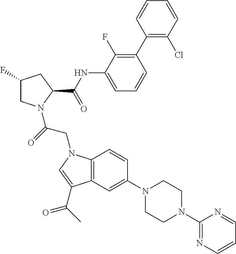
C12=C(C=C(N3CCN(C4=NC=CC=N4)CC3)C=C1)C(C(=O)C)=CN2CC(=O)N1CC(F)CC1C(=O)NC1=CC=CC(C2=C(Cl)C=CC=C2)=C1F
